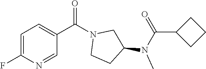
C1=C(F)N=CC(C(N2CCC(N(C)C(=O)C3CCC3)C2)=O)=C1
